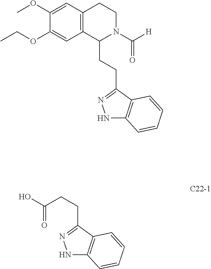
C(CC1=NNC2=C1C=CC=C2)C(O)=O.C12=C(C(CCC3=NNC4=C3C=CC=C4)N(C([H])=O)CC1)C=C(OCC)C(OC)=C2
